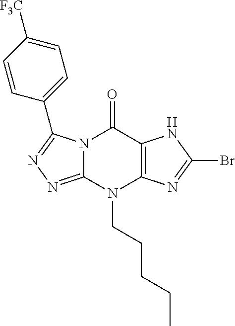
N12C(=NN=C1C1=CC=C([F3C])C=C1)N(CCCCC)C1=C(C2=O)NC(Br)=N1
